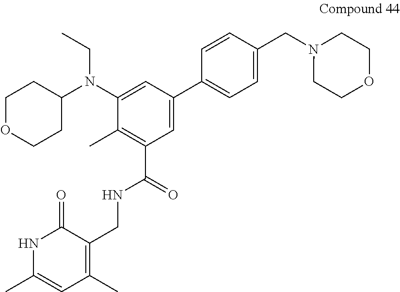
C1=C(C2=CC=C(CN3CCOCC3)C=C2)C=C(N(C2CCOCC2)CC)C(C)=C1C(=O)NCC1=C(C)C=C(C)NC1=O
